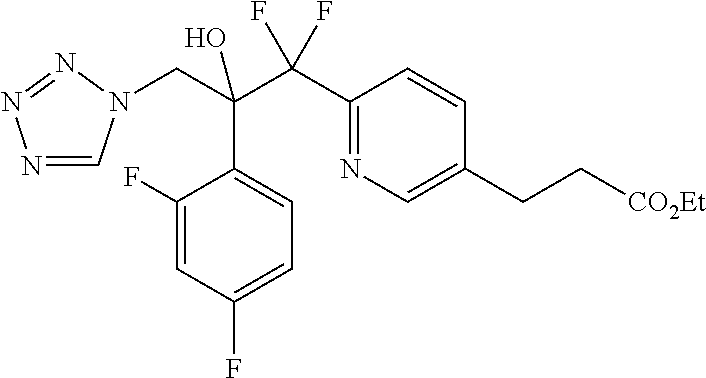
C1(F)=CC(F)=CC=C1C(C(C1=NC=C(CC[CO2Et])C=C1)(F)F)(CN1C=NN=N1)O
